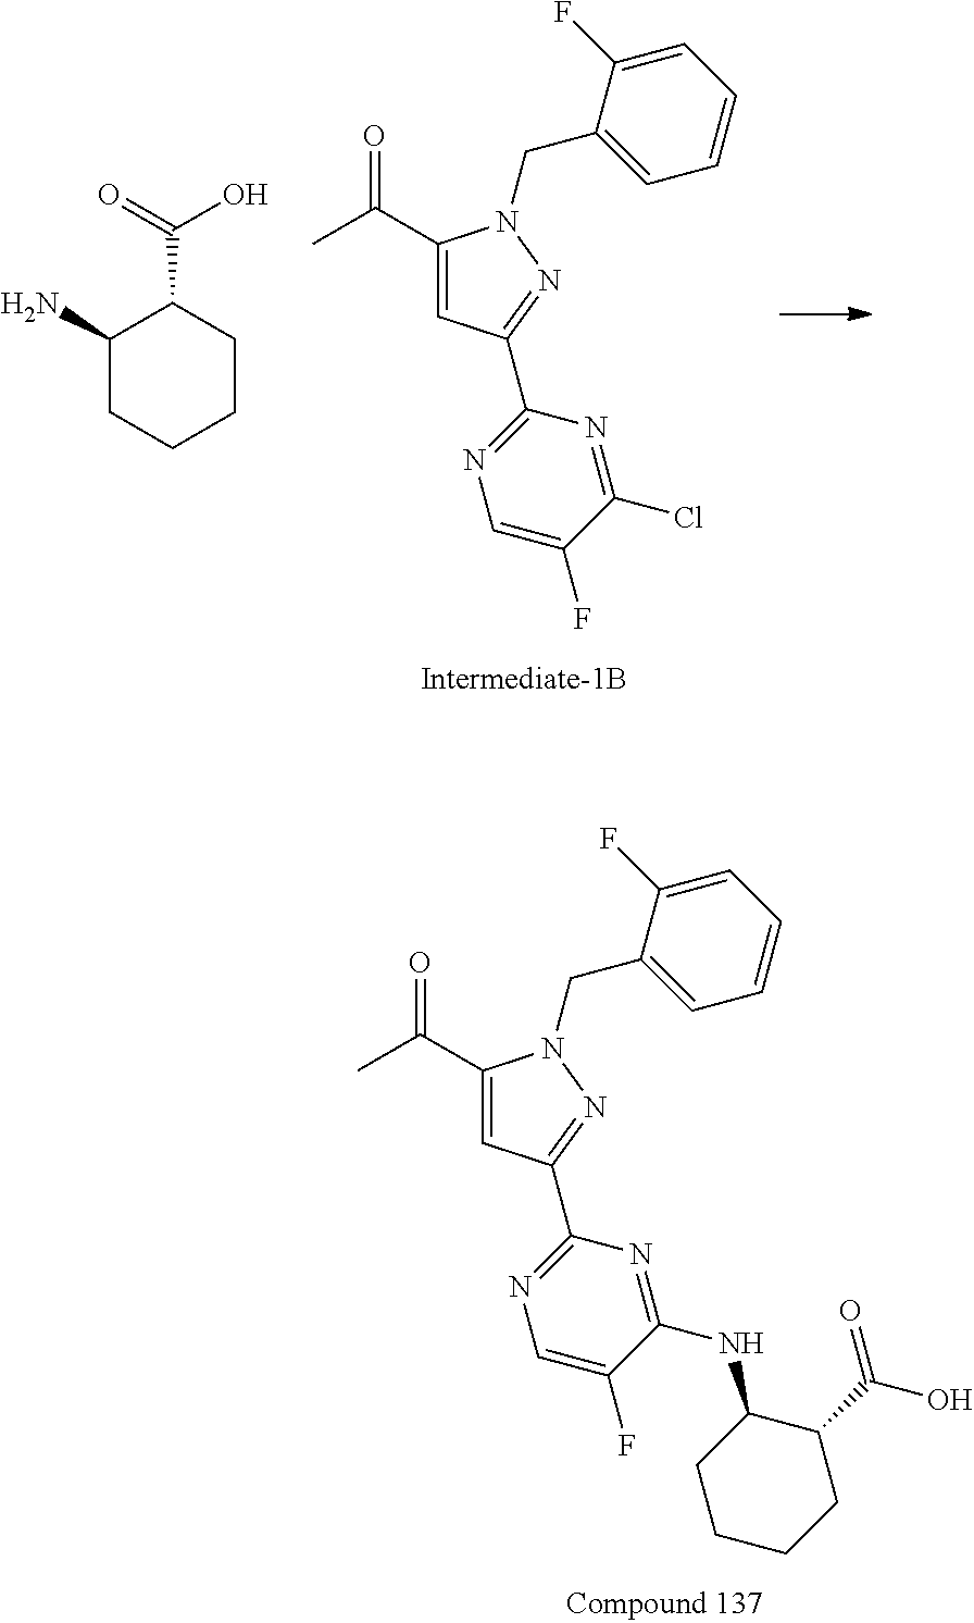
C(=O)(C)C1=CC(C2=NC=C(F)C(Cl)=N2)=NN1CC1=CC=CC=C1F.C1(N)CCCCC1C(=O)O.C(=O)(C)C1=CC(C2=NC=C(F)C(NC3CCCCC3C(=O)O)=N2)=NN1CC1=CC=CC=C1F
